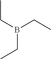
CCB(CC)CC
